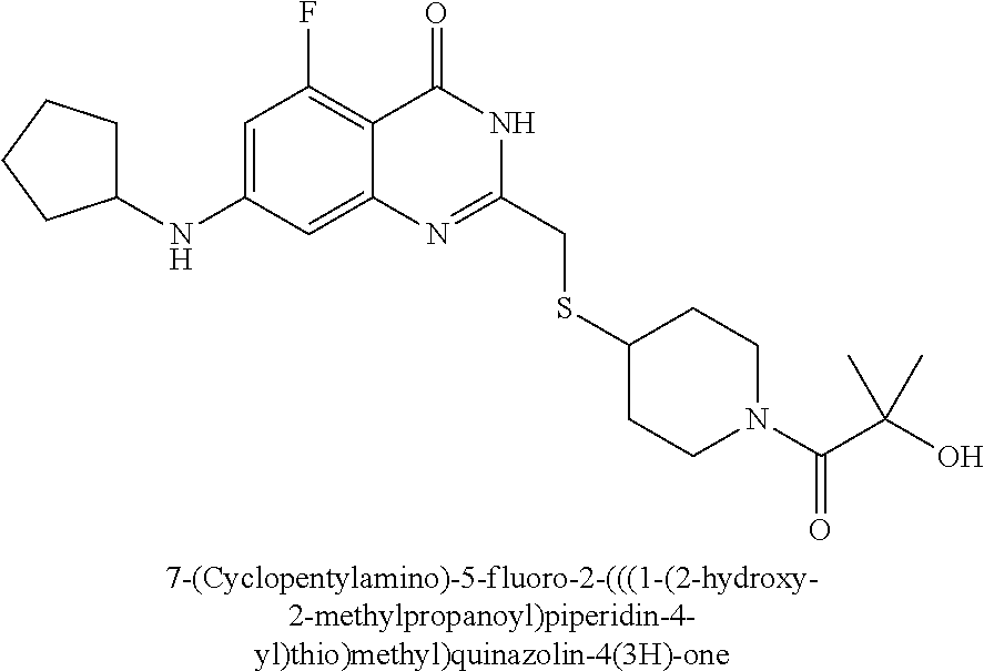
[7-(Cyclopentylamino)-5-fluoro-2-(((1-(2-hydroxy-2-methylpropanoyl)piperidin-4-yl)thio)methyl)quinazolin-4(3H)-one].C1(NC2CCCC2)=CC(F)=C2C(=C1)N=C(CSC1CCN(C(C(O)(C)C)=O)CC1)NC2=O
